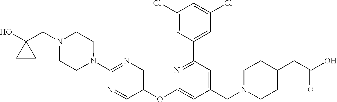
C1(Cl)=CC(C2=NC(OC3=CN=C(N4CCN(CC5(O)CC5)CC4)N=C3)=CC(CN3CCC(CC(O)=O)CC3)=C2)=CC(Cl)=C1
